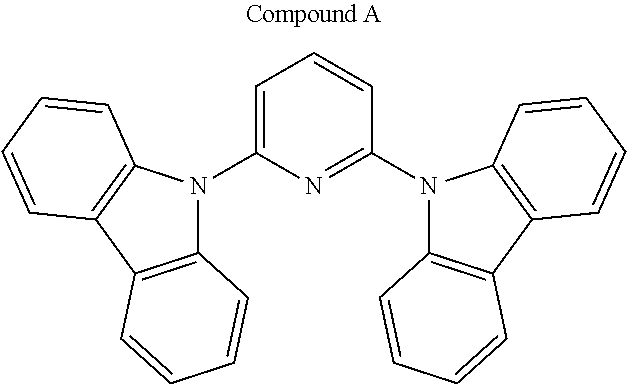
C1=C(N2C3=C(C4=C2C=CC=C4)C=CC=C3)N=C(N2C3=C(C4=C2C=CC=C4)C=CC=C3)C=C1
